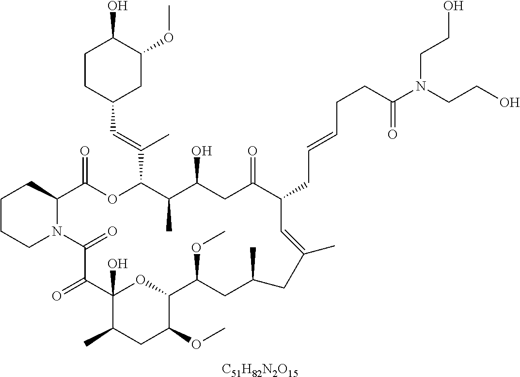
[C51H82N2O15].C1CCN2C(C1)C(=O)OC(C(=CC1CC(OC)C(O)CC1)C)C(C)C(O)CC(=O)C(CC=CCCC(N(CCO)CCO)=O)C=C(C)CC(C)CC(OC)C1OC(O)(C(=O)C2=O)C(C)CC1OC
